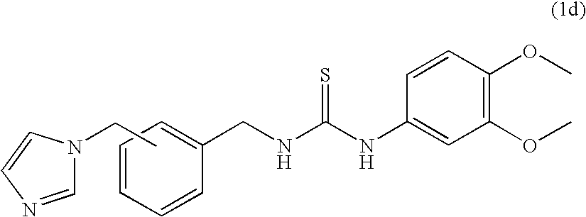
C1=NC=CN1CC.C1=CC=CC(CNC(NC2=CC(OC)=C(OC)C=C2)=S)=C1
